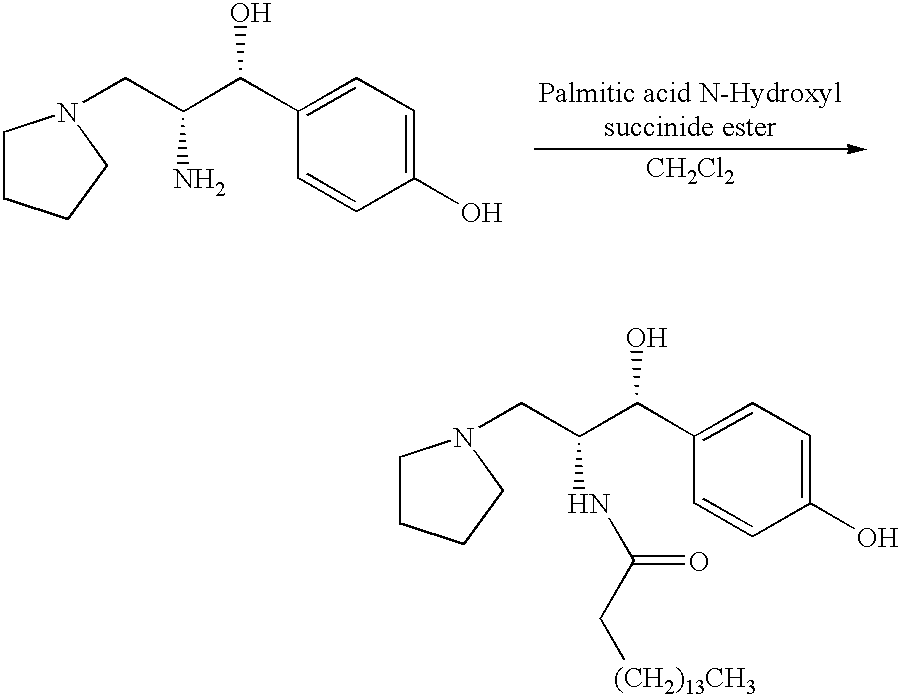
C1CCCN1CC(C(C1=CC=C(O)C=C1)O)NC(C[(CH2)13CH3])=O.C1CCCN1CC(C(C1=CC=C(O)C=C1)O)N.[CH2Cl2]
